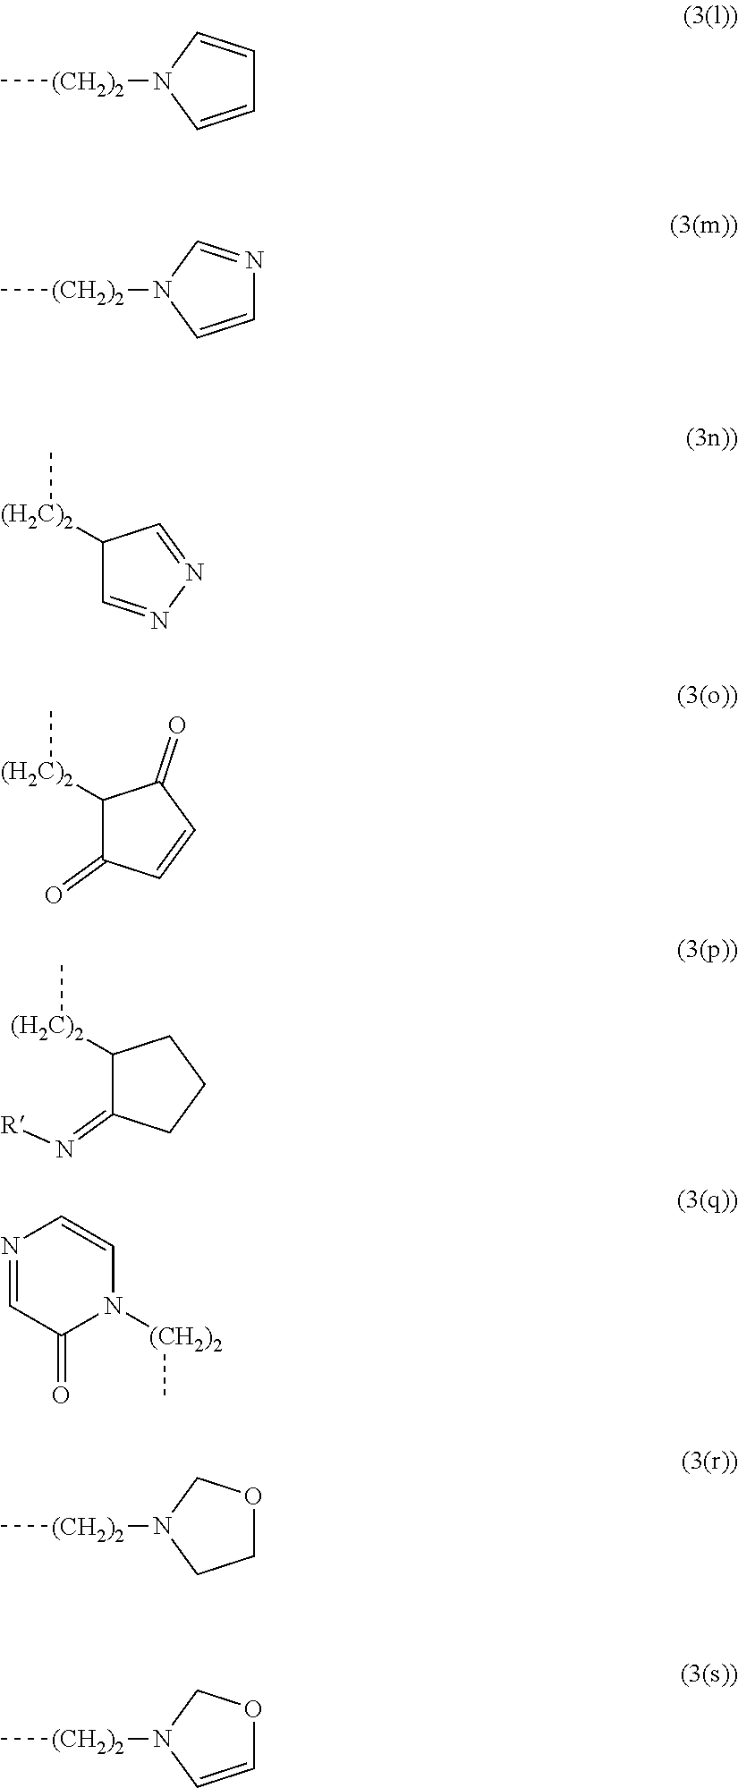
C1([(H2C)2]C)C=NN=C1.C1=CN([(CH2)2]C)C=C1.C1=CN([(CH2)2]C)C=N1.C1([(H2C)2]C)C(=O)C=CC1=O.N1=CC(=O)N([(CH2)2]C)C=C1.C1([(H2C)2]C)C(=N[R])CCC1.C1OCN([(CH2)2]C)C1.C1=CN([(CH2)2]C)CO1
